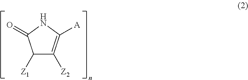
C1([Z1])C([Z2])=C([A])NC1=O
